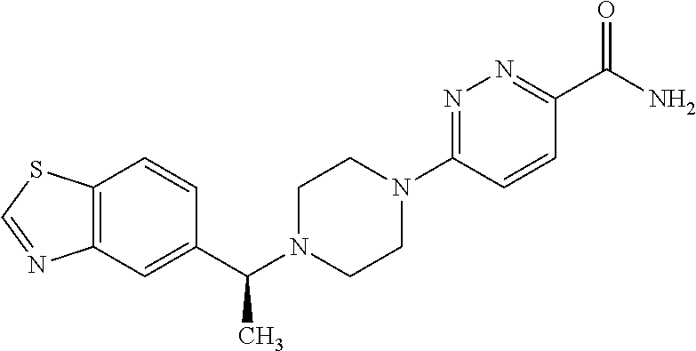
C12=C(C=C(C(C)N3CCN(C4=NN=C(C(N)=O)C=C4)CC3)C=C1)N=CS2
